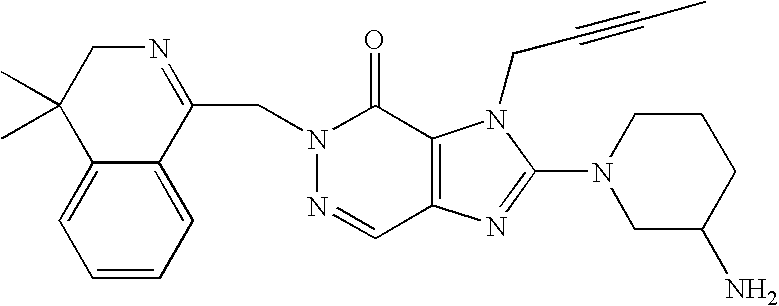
N1(CC2=NCC(C)(C)C3=CC=CC=C23)N=CC2=C(C1=O)N(CC#CC)C(N1CC(N)CCC1)=N2
